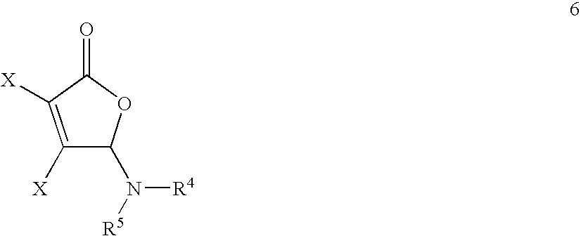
C1([X])=C([X])C(=O)OC1N([R4])[R5]
